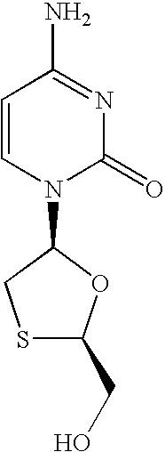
C1=CN(C2OC(CO)SC2)C(=O)N=C1N
